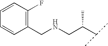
C1(CNCC(C(C)C)C)=C(F)C=CC=C1
